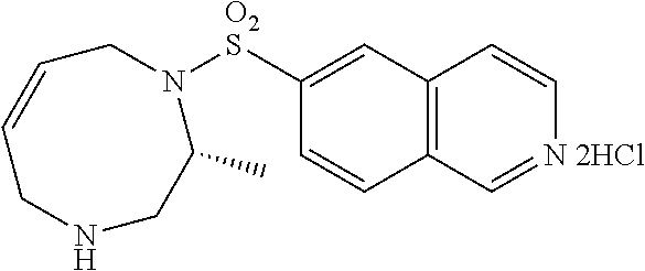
C12=C(C=C([O2S]N3CC=CCNCC3C)C=C1)C=C[N 2HCl]=C2
